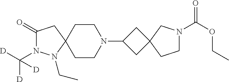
C1(=O)N(C([D])([D])[D])N(CC)C2(C1)CCN(C1CC3(C1)CN(C(OCC)=O)CC3)CC2
